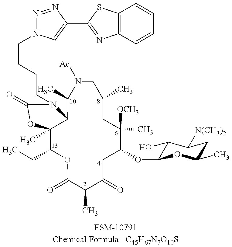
[FSM-10791Chemical Formula:  C45H67N7O10S].C12(C)C(CC)OC(=O)C(C)C(=O)CC(OC3C(O)C([N(CH3)2])CC(C)O3)C(C)([OCH3])CC(C)CN([Ac])C(C)C1N(CCCCN1N=NC(C3=NC4=C(S3)C=CC=C4)=C1)C(=O)O2
